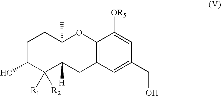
C1C(O)C([R2])([R1])C2([H])C(C)(C1)OC1=C(C2)C=C(CO)C=C1[OR5]
